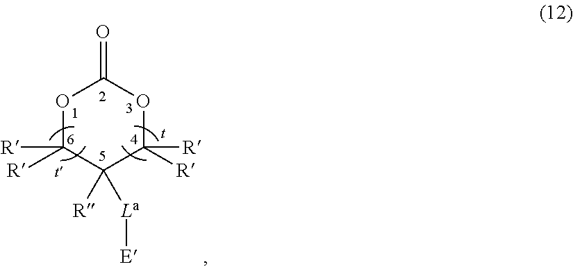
O1C([R])([R])C([La][E])([R])C([R])([R])OC1=O
